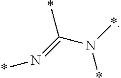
*C(=N*)N(*)*
